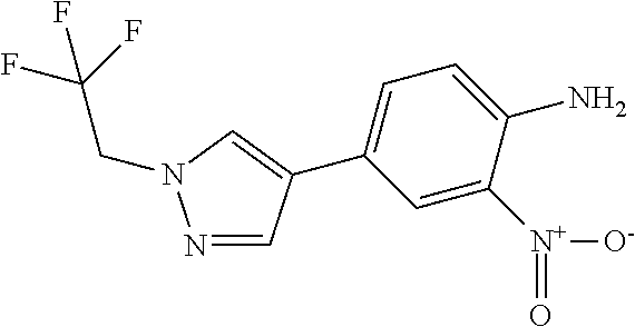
C1=C([N+](=O)[O-])C(N)=CC=C1C1=CN(CC(F)(F)F)N=C1
